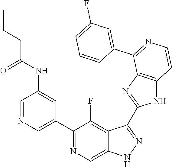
C1=NC=C(C2=NC=C3C(=C2F)C(C2=NC4=C(N2)C=CN=C4C2=CC(F)=CC=C2)=NN3)C=C1NC(CCC)=O
